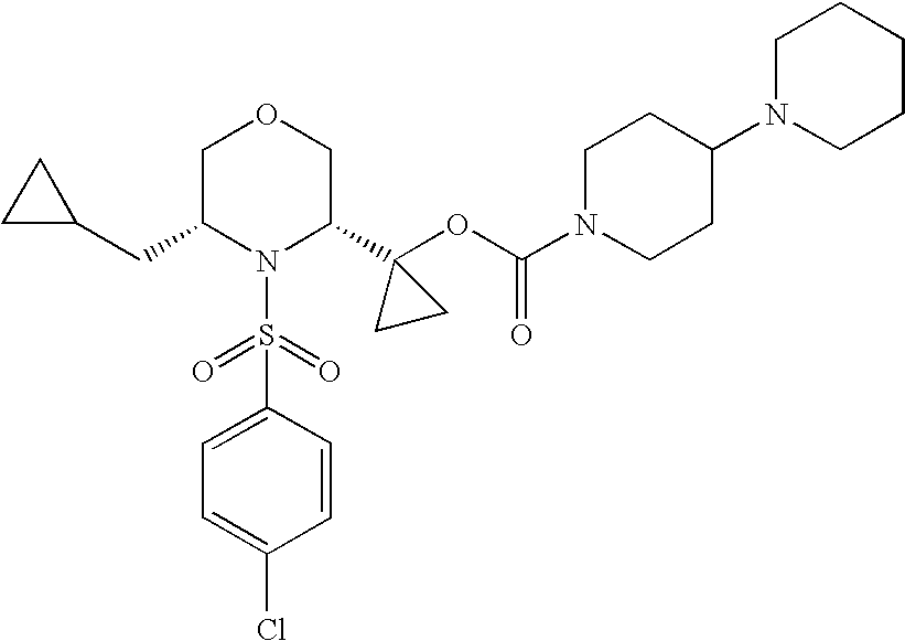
C1=C(S(=O)(=O)N2C(C3(OC(=O)N4CCC(N5CCCCC5)CC4)CC3)COCC2CC2CC2)C=CC(Cl)=C1
